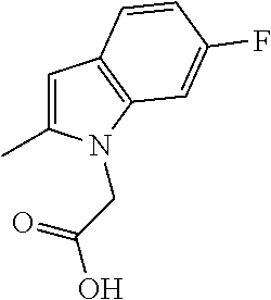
C1=C(C)N(CC(O)=O)C2=C1C=CC(F)=C2
